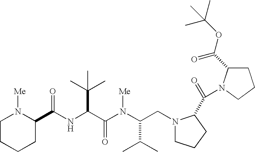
N(C(C(N(C(C(C)C)CN1CCCC1C(=O)N1C(C(=O)OC(C)(C)C)CCC1)[Me])=O)C(C)(C)C)C(=O)C1N([Me])CCCC1
